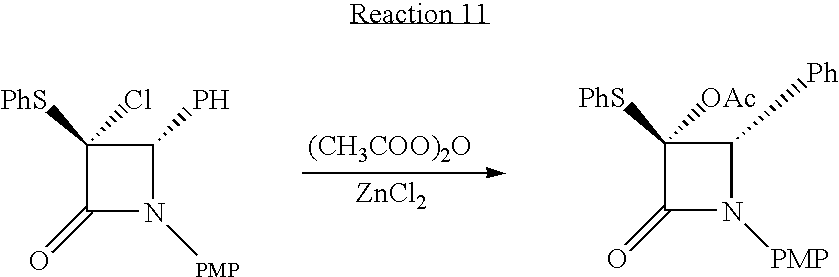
C1([PhS])(Cl)C(=O)N([PMP])C1P.C1([PhS])([OAc])C(=O)N([PMP])C1[Ph].[(CH3COO)2O].[ZnCl2]
